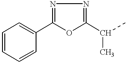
C1=CC=CC(C2=NN=C(C(C)C)O2)=C1
